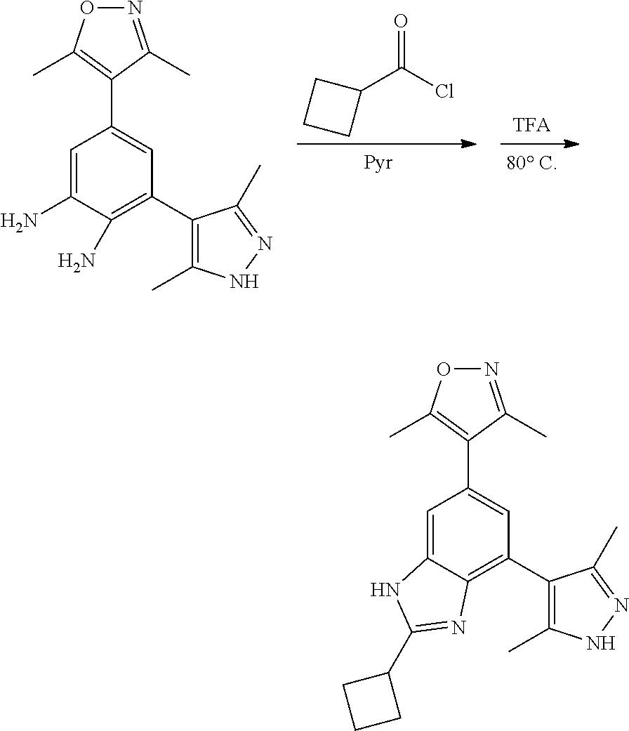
C1(C(Cl)=O)CCC1.C1=C(N)C(N)=C(C2=C(C)NN=C2C)C=C1C1=C(C)ON=C1C.C1=C2C(=C(C3=C(C)NN=C3C)C=C1C1=C(C)ON=C1C)N=C(C1CCC1)N2
